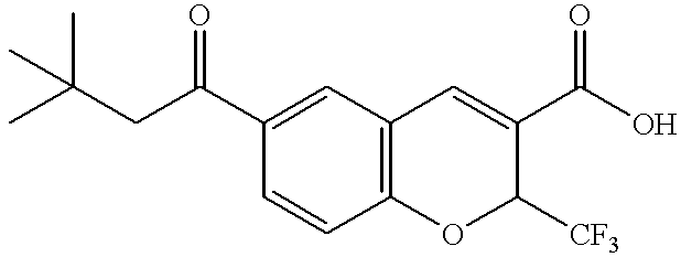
C1=CC2=C(C=C1C(CC(C)(C)C)=O)C=C(C(O)=O)C([CF3])O2
